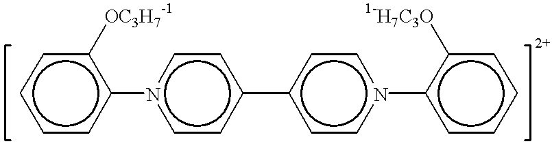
c1ccc(-n2ccc(-c3ccn(-c4ccccc4[1-H7C3O])cc3)cc2)c([OC3H7-1])c1
